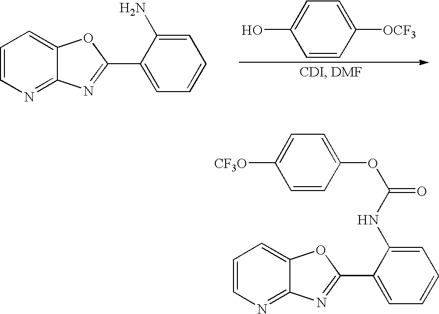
C1=CN=C2C(=C1)OC(C1=CC=CC=C1N)=N2.C1=CC([OCF3])=CC=C1O.C1=CN=C2C(=C1)OC(C1=CC=CC=C1NC(OC1=CC=C([CF3O])C=C1)=O)=N2
